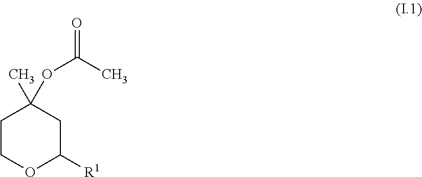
C1COC([R1])CC1(OC(=O)C)C
